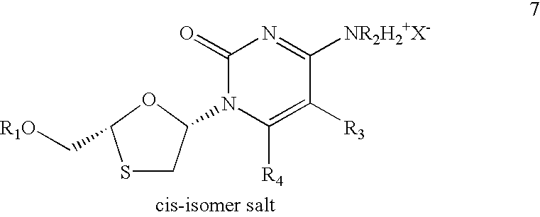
C1SC(C[R1O])OC1N1C([R4])=C([R3])C([NR2H2+X-])=NC1=O
